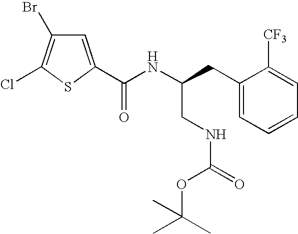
C1(Br)=C(Cl)SC(C(NC(CC2=CC=CC=C2[CF3])CNC(=O)OC(C)(C)C)=O)=C1
